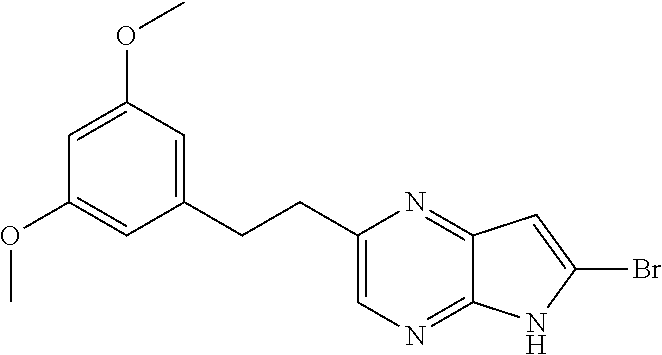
C1=C(OC)C=C(CCC2=CN=C3C(=N2)C=C(Br)N3)C=C1OC
